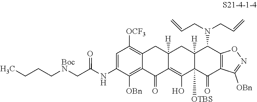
C1=C(NC(C[BocN]CCCC)=O)C([OBn])=C2C(=C1[OCF3])CC1([H])C(=C(O)C3([OTBS])C([H])(C1)C(N(CC=C)CC=C)C1=C(C3=O)C([OBn])=NO1)C2=O
